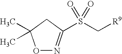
O1N=C(S(C[R9])(=O)=O)CC1(C)C
